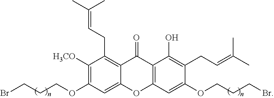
C1([H3CO])=C(OCCCBr)C=C2C(=C1CC=C(C)C)C(=O)C1=C(O2)C=C(OCCCBr)C(CC=C(C)C)=C1O
